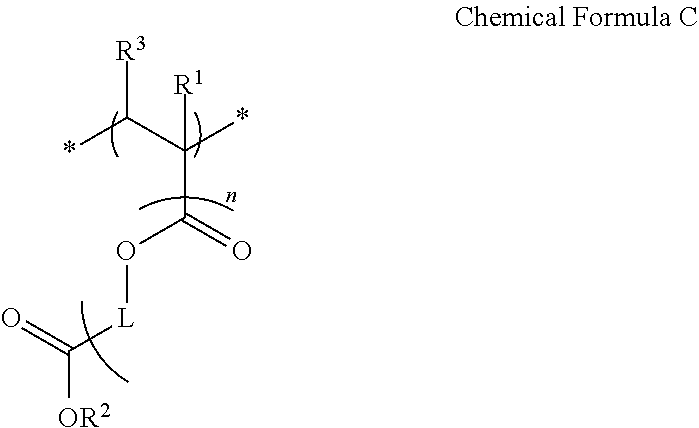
*C(C(*)(C(=O)O[L]C([OR2])=O)[R1])[R3]
